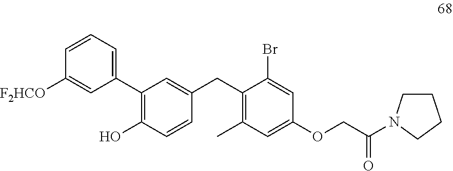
C1=CC=C(C2=C(O)C=CC(CC3=C(C)C=C(OCC(=O)N4CCCC4)C=C3Br)=C2)C=C1[F2HCO]
